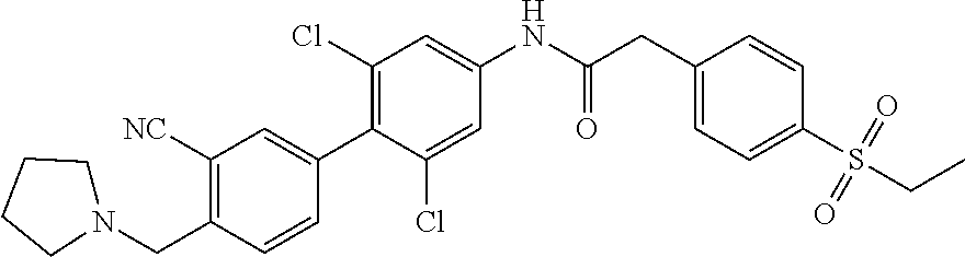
C1(CC(NC2=CC(Cl)=C(C3=CC([NC])=C(CN4CCCC4)C=C3)C(Cl)=C2)=O)=CC=C(S(CC)(=O)=O)C=C1
